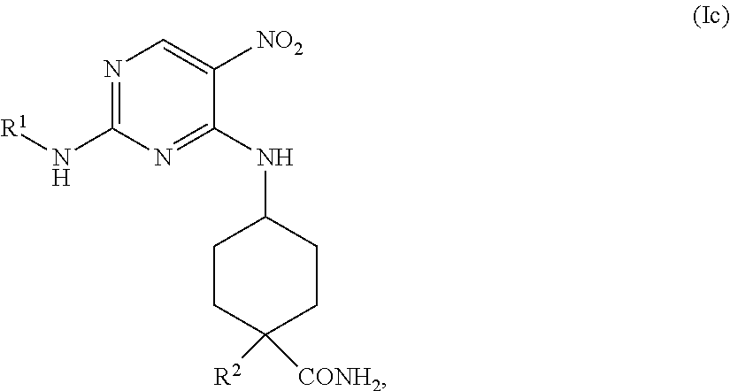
N1=C(N[R1])N=C(NC2CCC([R2])([CONH2])CC2)C([NO2])=C1
